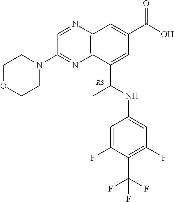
C12=C(C(C(NC3=CC(F)=C(C(F)(F)F)C(F)=C3)C)=CC(C(O)=O)=C1)N=C(N1CCOCC1)C=N2
